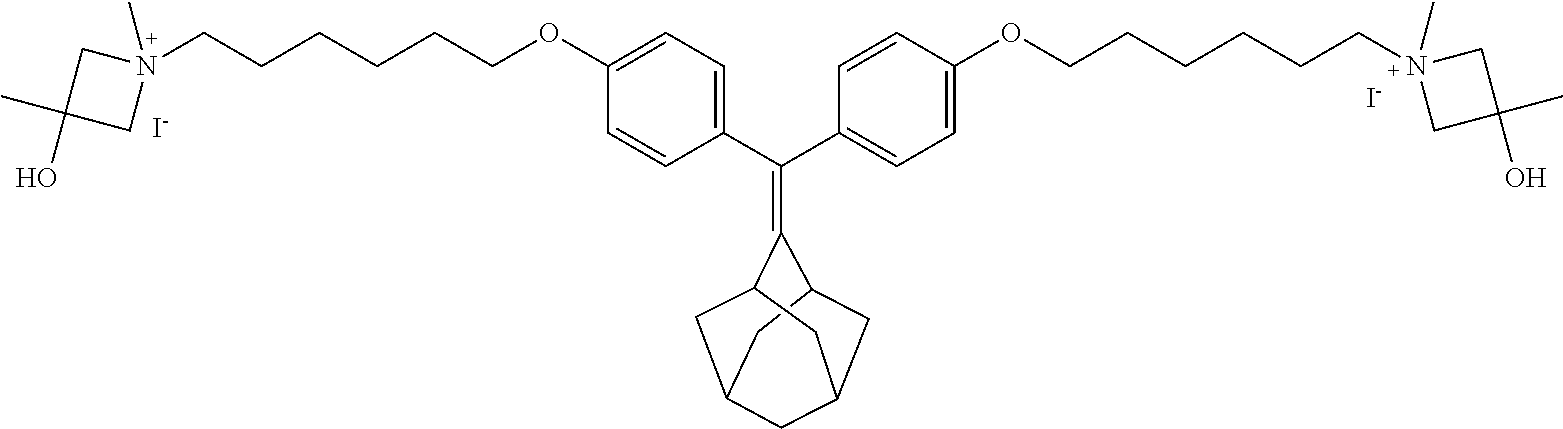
[I-].[I-].C1=CC(C(C2=CC=C(OCCCCCCN3(C)CC(C)(O)C3)C=C2)=C2C3CC4CC(CC2C4)C3)=CC=C1OCCCCCCN1(C)CC(C)(O)C1
